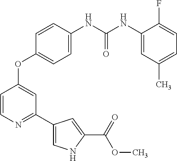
C1=CN=C(C2=CNC(C(=O)OC)=C2)C=C1OC1=CC=C(NC(NC2=CC(C)=CC=C2F)=O)C=C1
